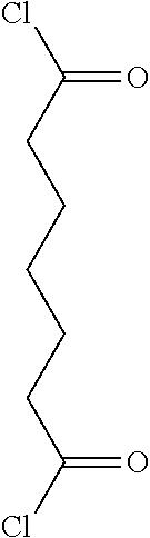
C(CCCCCC(Cl)=O)(Cl)=O
